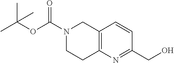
C1(CO)=NC2=C(C=C1)CN(C(=O)OC(C)(C)C)CC2
